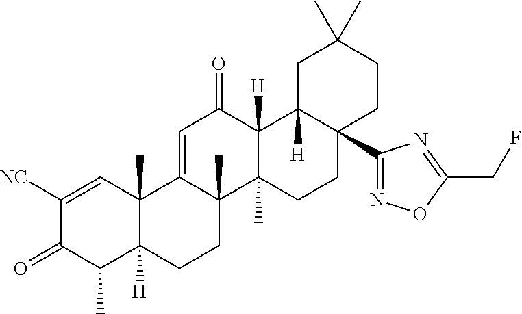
C12(C)C([H])(CCC3(C)C1=CC(=O)C1([H])C3(C)CCC3(C4=NOC(CF)=N4)C1([H])CC(C)(C)CC3)C(C)C(=O)C([NC])=C2
